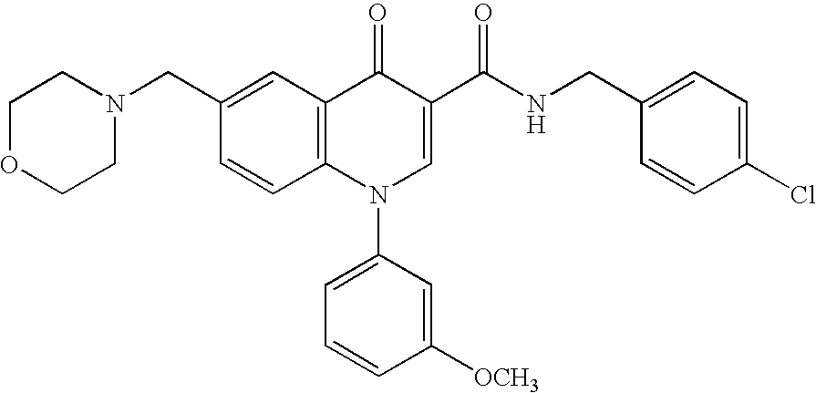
C1OCCN(CC2=CC3=C(C=C2)N(C2=CC=CC([OCH3])=C2)C=C(C(NCC2=CC=C(Cl)C=C2)=O)C3=O)C1
